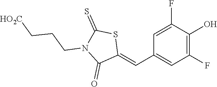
C1(F)=C(O)C(F)=CC(C=C2SC(=S)N(CCC[HO2C])C2=O)=C1
